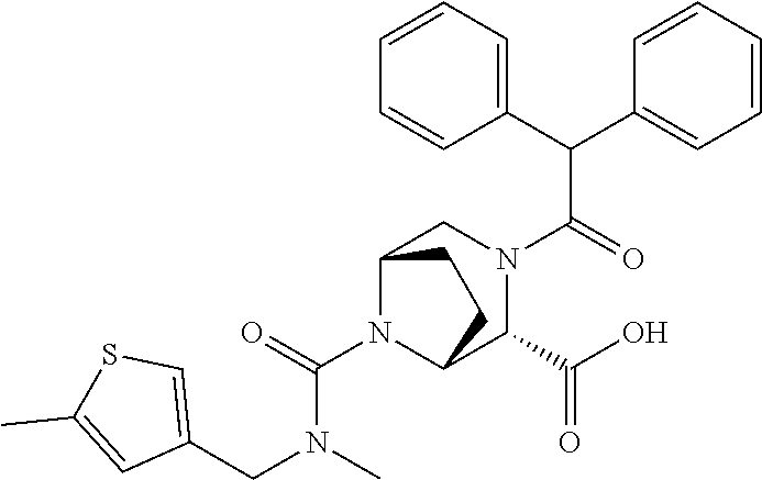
C(N1C2C(C(O)=O)N(C(C(C3=CC=CC=C3)C3=CC=CC=C3)=O)CC1CC2)(=O)N(CC1=CSC(C)=C1)C
